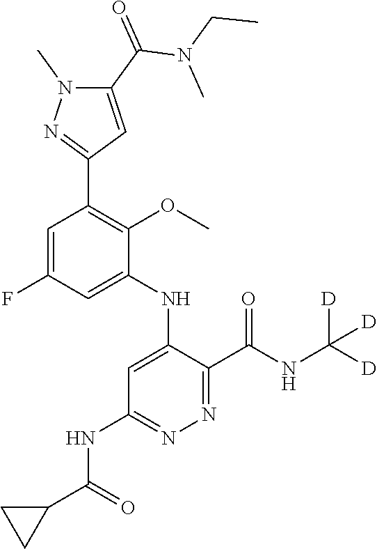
C1=C(NC2=CC(NC(C3CC3)=O)=NN=C2C(NC([D])([D])[D])=O)C(OC)=C(C2=NN(C)C(C(N(CC)C)=O)=C2)C=C1F
